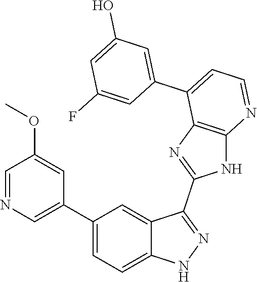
C1(C2=CC=C3C(=C2)C(C2=NC4=C(N2)N=CC=C4C2=CC(O)=CC(F)=C2)=NN3)=CN=CC(OC)=C1
